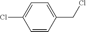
C1=C(Cl)C=CC(CCl)=C1
